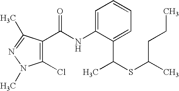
C1(Cl)=C(C(NC2=CC=CC=C2C(SC(C)CCC)C)=O)C(C)=NN1C
